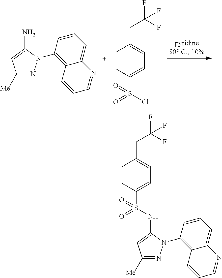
C1([Me])=NN(C2=C3C(=CC=C2)N=CC=C3)C(N)=C1.C1=CC(S(Cl)(=O)=O)=CC=C1CC(F)(F)F.C1([Me])=NN(C2=C3C(=CC=C2)N=CC=C3)C(NS(C2=CC=C(CC(F)(F)F)C=C2)(=O)=O)=C1
